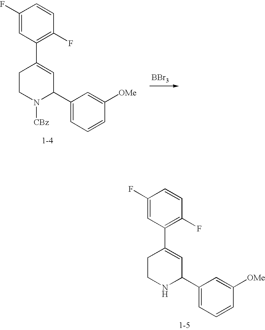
C1(F)=CC(C2=CC(C3=CC=CC([OMe])=C3)N([CBz])CC2)=C(F)C=C1.[BBr3].C1(F)=CC(C2=CC(C3=CC=CC([OMe])=C3)NCC2)=C(F)C=C1
